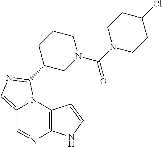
C12=CN=C(C3CN(C(=O)N4CCC(Cl)CC4)CCC3)N1C1=C(N=C2)NC=C1
